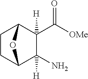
[OMe]C(C1([H])C2CCC(C1(N)[H])O2)=O
